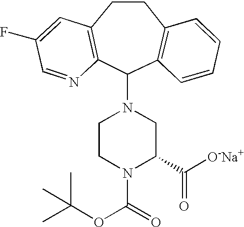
C1CC2=C(C(N3CCN(C(OC(C)(C)C)=O)C(C([O-Na+])=O)C3)C3=C1C=CC=C3)N=CC(F)=C2
